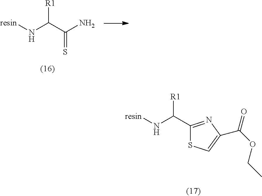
[resin]NC(C(N)=S)[R1].[resin]NC(C1=NC(C(OCC)=O)=CS1)[R1]
